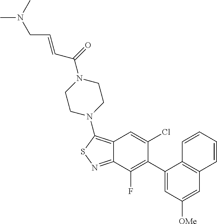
C12=C(N3CCN(C(=O)C=CCN(C)C)CC3)SN=C1C(F)=C(C1=CC([OMe])=CC3=C1C=CC=C3)C(Cl)=C2
